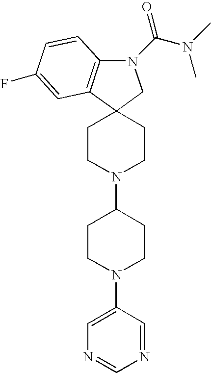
N1(C(N(C)C)=O)C2=C(C3(C1)CCN(C1CCN(C4=CN=CN=C4)CC1)CC3)C=C(F)C=C2
